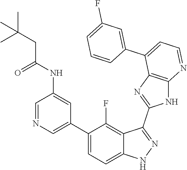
C1=NC=C(C2=CC=C3C(=C2F)C(C2=NC4=C(N2)N=CC=C4C2=CC(F)=CC=C2)=NN3)C=C1NC(CC(C)(C)C)=O
